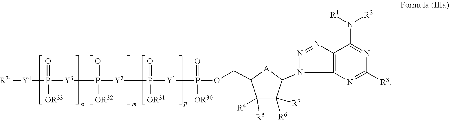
C1([R3])=NC2=C(N=NN2C2C([R7])([R6])C([R4])([R5])C(COP([Y1]P(=O)([OR31])[Y2]P(=O)([OR32])[Y3]P(=O)([OR33])[Y4][R34])(=O)[OR30])[A]2)C(N([R1])[R2])=N1
